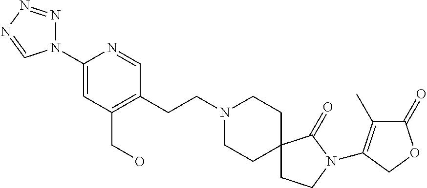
N1(C2=CC(CO)=C(CCN3CCC4(CC3)CCN(C3=C(C)C(=O)OC3)C4=O)C=N2)N=NN=C1
